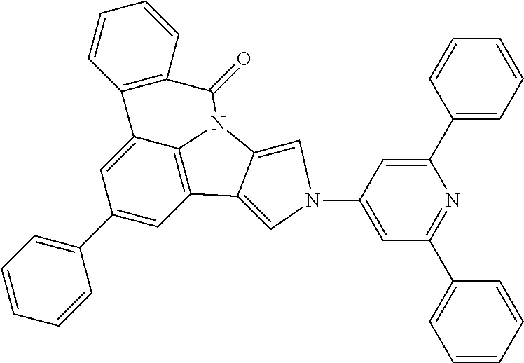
C1(C2=CC=CC=C2)=CC2=C3C(=C1)C1=C(C=CC=C1)C(=O)N3C1=CN(C3=CC(C4=CC=CC=C4)=NC(C4=CC=CC=C4)=C3)C=C21
